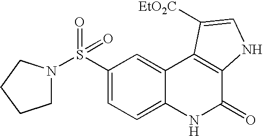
C1(S(=O)(=O)N2CCCC2)=CC=C2C(=C1)C1=C(C(=O)N2)NC=C1[EtO2C]
